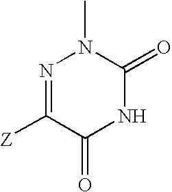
N1=C([Z])C(=O)NC(=O)N1C
